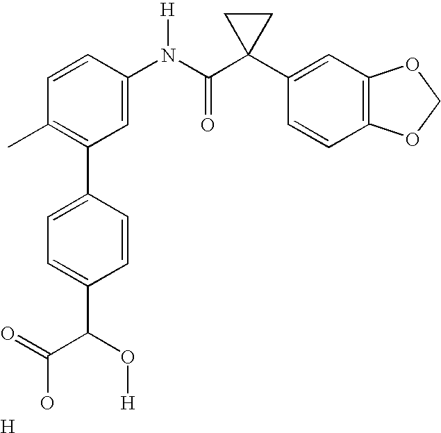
C1=CC(N(C(C2(C3=CC4=C(C=C3)OCO4)CC2)=O)[H])=CC(C2=CC=C(C(O[H])C(=O)O)C=C2)=C1C.[H]
